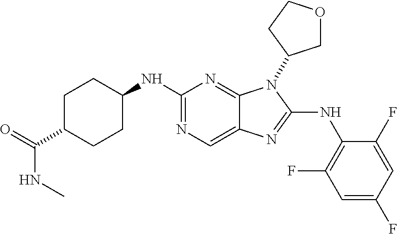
N1=C(NC2CCC(C(=O)NC)CC2)N=C2C(=C1)N=C(NC1=C(F)C=C(F)C=C1F)N2C1COCC1
